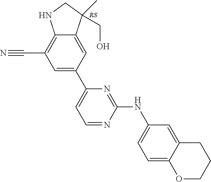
C1=C(C2=CC=NC(NC3=CC=C4C(=C3)CCCO4)=N2)C=C2C(=C1C#N)NCC2(C)CO
